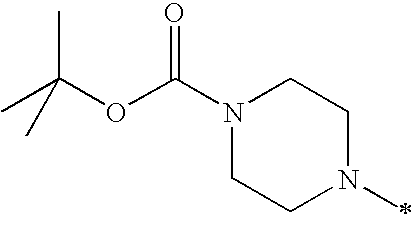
N1(C(OC(C)(C)C)=O)CCN(C)CC1
